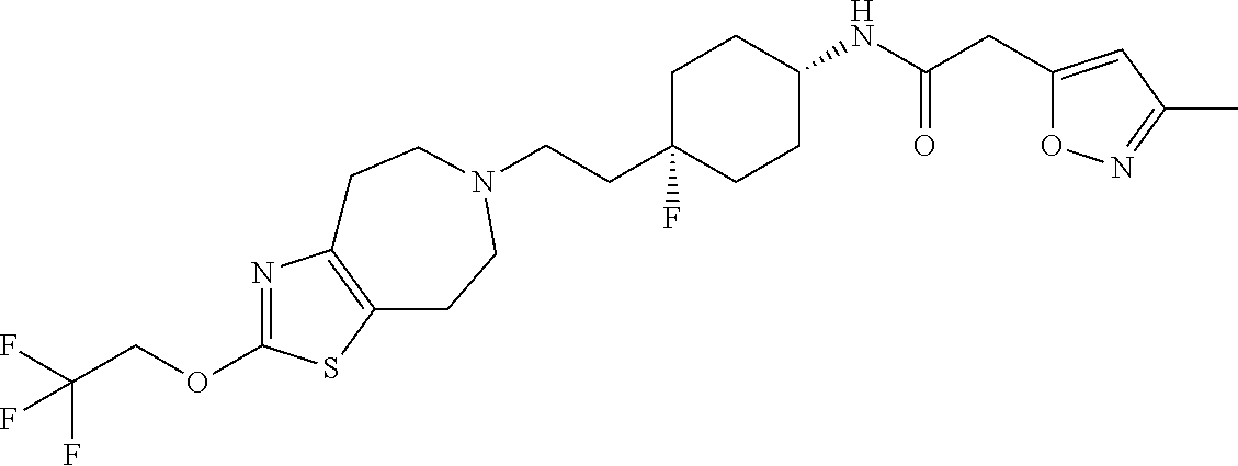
C(CC1(F)CCC(NC(CC2=CC(C)=NO2)=O)CC1)N1CCC2=C(N=C(OCC(F)(F)F)S2)CC1
